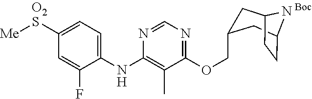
C1(NC2=C(C)C(OCC3CC4CCC(C3)N4)=NC=N2)=CC=C([O2S][Me])C=C1F
